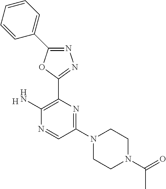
N1=C(C2=CC=CC=C2)OC(C2=C(N)N=CC(N3CCN(C(=O)C)CC3)=N2)=N1.[H]
